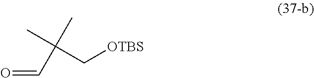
O=CC(C)(C)C[OTBS]
